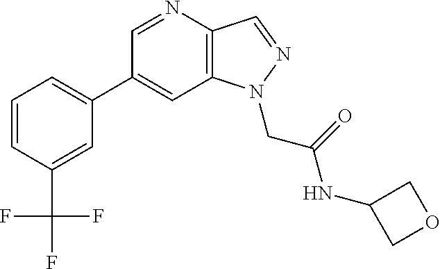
C1(C2=CC=CC(C(F)(F)F)=C2)=CC2=C(C=NN2CC(NC2COC2)=O)N=C1
